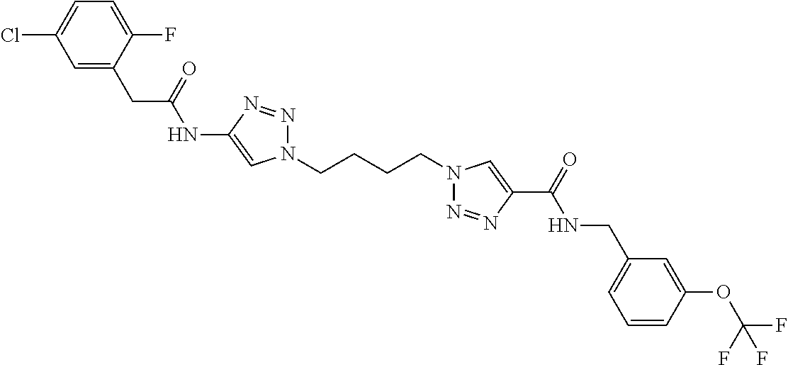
C1(NC(CC2=CC(Cl)=CC=C2F)=O)=CN(CCCCN2N=NC(C(=O)NCC3=CC=CC(OC(F)(F)F)=C3)=C2)N=N1
